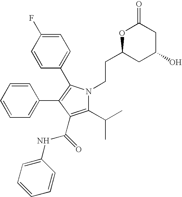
C1(C(C)C)=C(C(NC2=CC=CC=C2)=O)C(C2=CC=CC=C2)=C(C2=CC=C(F)C=C2)N1CCC1CC(O)CC(=O)O1
